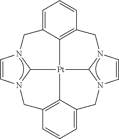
C1=CN2C3[Pt]45C6N(C=CN6CC6=CC=CC(=C46)C2)CC2=C5C(=CC=C2)CN13
